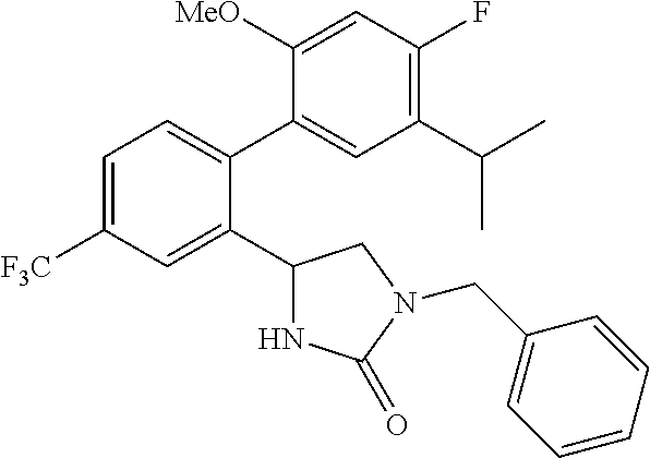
C1=C([F3C])C=C(C2NC(=O)N(CC3=CC=CC=C3)C2)C(C2=CC(C(C)C)=C(F)C=C2[MeO])=C1
